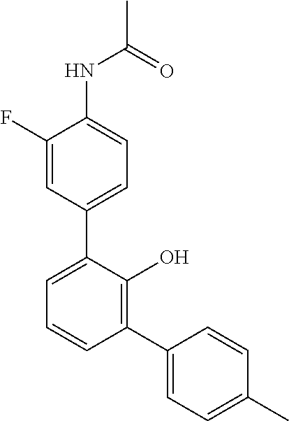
C1(NC(C)=O)=CC=C(C2=CC=CC(C3=CC=C(C)C=C3)=C2O)C=C1F
